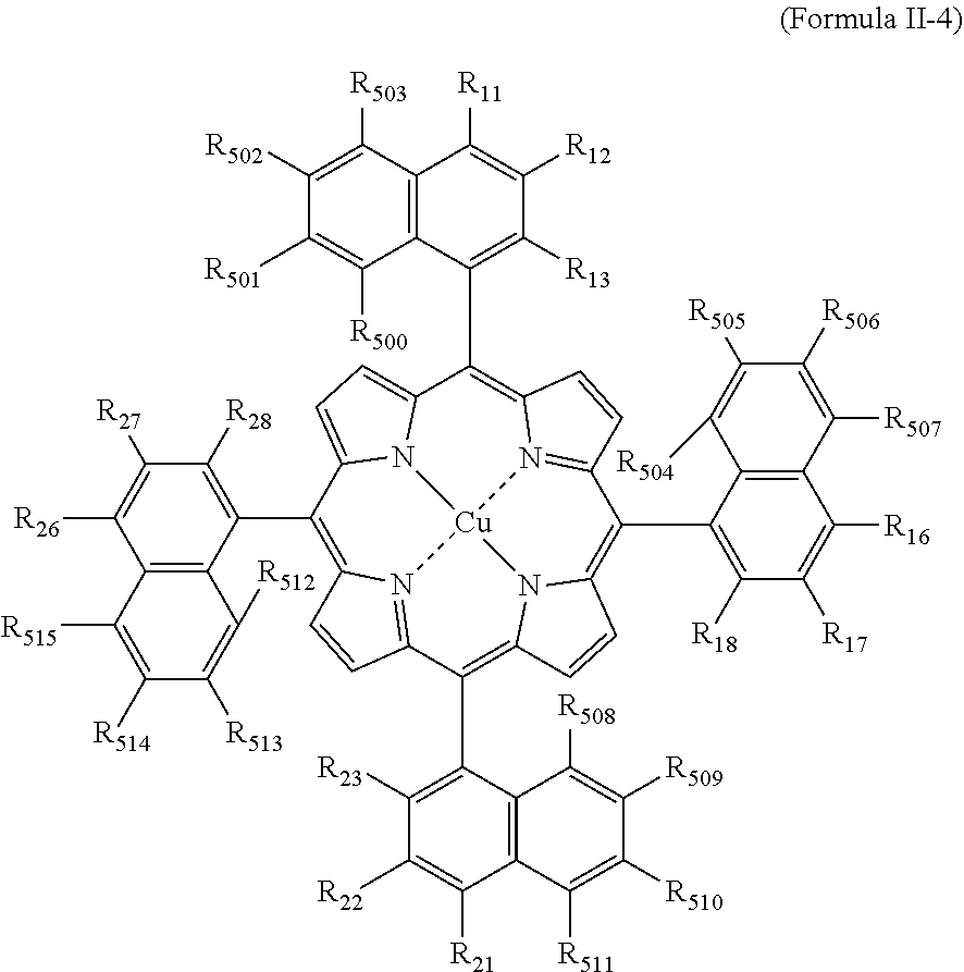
C1(C2=C([R28])C([R27])=C([R26])C3=C2C([R512])=C([R513])C([R514])=C3[R515])=C2N3=C(C(C4=C([R23])C([R22])=C([R21])C5=C4C([R508])=C([R509])C([R510])=C5[R511])=C4N5C(=C(C6=C([R18])C([R17])=C([R16])C7=C6C([R504])=C([R505])C([R506])=C7[R507])C6=N7C(=C(C8=C([R13])C([R12])=C([R11])C9=C8C([R500])=C([R501])C([R502])=C9[R503])C8=CC=C1N8[Cu]753)C=C6)C=C4)C=C2
